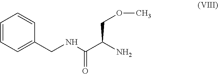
C(=O)(NCC1=CC=CC=C1)C(COC)N
